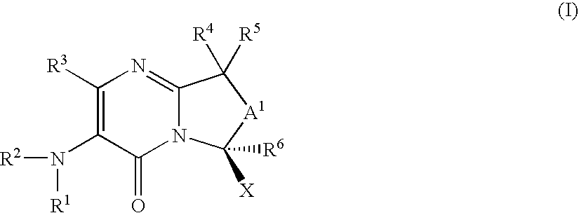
C1([R3])=C(N([R1])[R2])C(=O)N2C(=N1)C([R4])([R5])[A1]C2([R6])[X]
